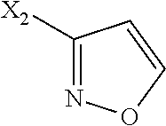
N1=C([X2])C=CO1
